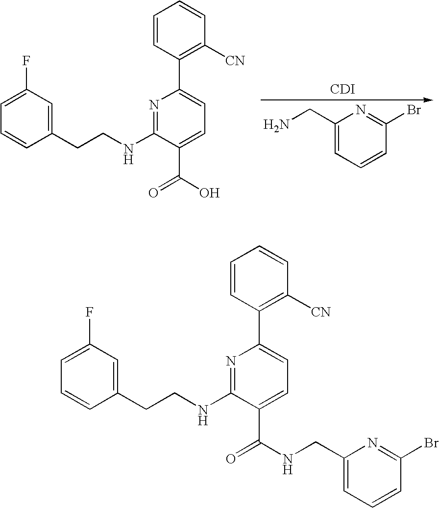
C1(CCNC2=NC(C3=C([CN])C=CC=C3)=CC=C2C(=O)O)=CC(F)=CC=C1.NCC1=CC=CC(Br)=N1.[CDI].C1(CCNC2=NC(C3=C([CN])C=CC=C3)=CC=C2C(=O)NCC2=CC=CC(Br)=N2)=CC(F)=CC=C1
